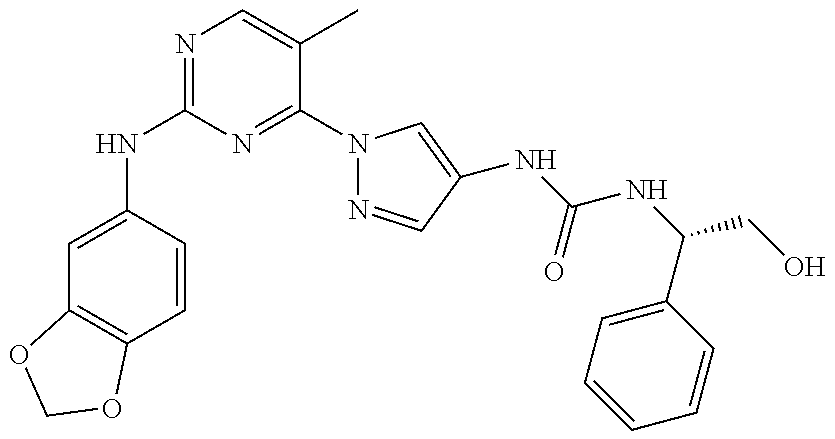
C1(NC2=NC=C(C)C(N3N=CC(NC(NC(C4=CC=CC=C4)CO)=O)=C3)=N2)=CC2=C(C=C1)OCO2
